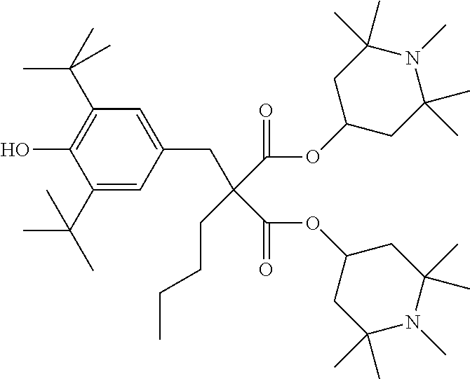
C1(C(C)(C)C)=CC(CC(C(=O)OC2CC(C)(C)N(C)C(C)(C)C2)(CCCC)C(=O)OC2CC(C)(C)N(C)C(C)(C)C2)=CC(C(C)(C)C)=C1O
